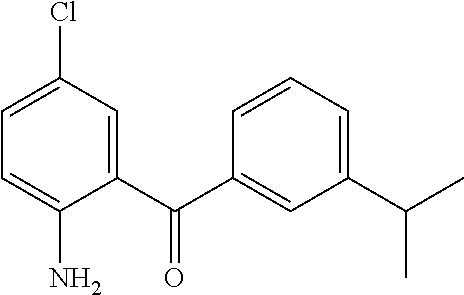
C1=C(N)C(C(C2=CC(C(C)C)=CC=C2)=O)=CC(Cl)=C1
